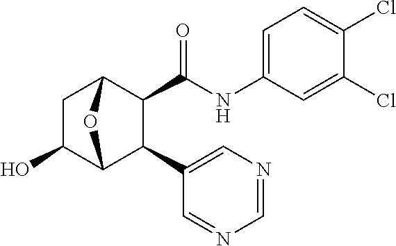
C1C(O)C2C(C3=CN=CN=C3)C(C(NC3=CC=C(Cl)C(Cl)=C3)=O)C1O2
